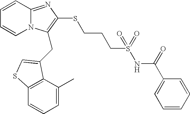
C1=CC2=NC(SCCCS(NC(C3=CC=CC=C3)=O)(=O)=O)=C(CC3=CSC4=C3C(C)=CC=C4)N2C=C1
